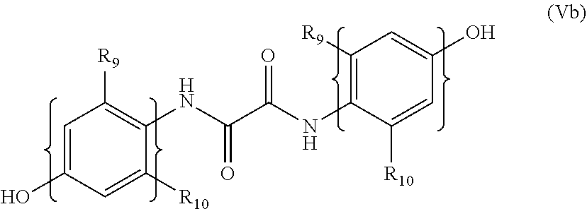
C1([R9])=C(NC(C(NC2=C([R9])C=C(O)C=C2[R10])=O)=O)C([R10])=CC(O)=C1
